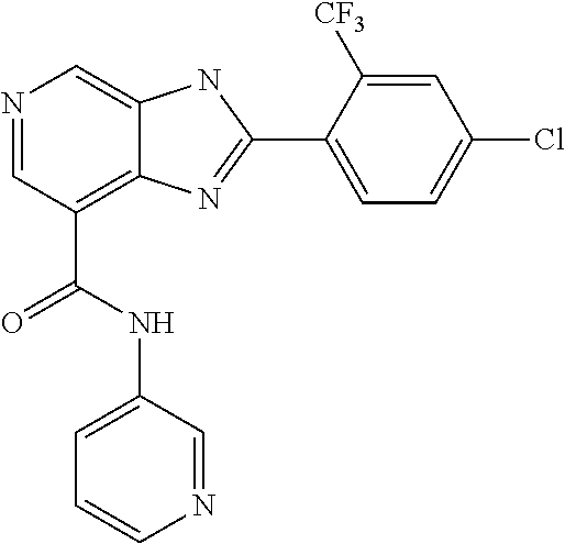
N1=CC(C(NC2=CC=CN=C2)=O)=C2C(=C1)NC(C1=CC=C(Cl)C=C1[CF3])=N2
